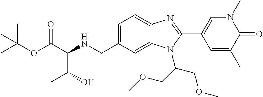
C12=CC(CNC(C(OC(C)(C)C)=O)C(C)O)=CC=C1N=C(C1=CN(C)C(=O)C(C)=C1)N2C(COC)COC
